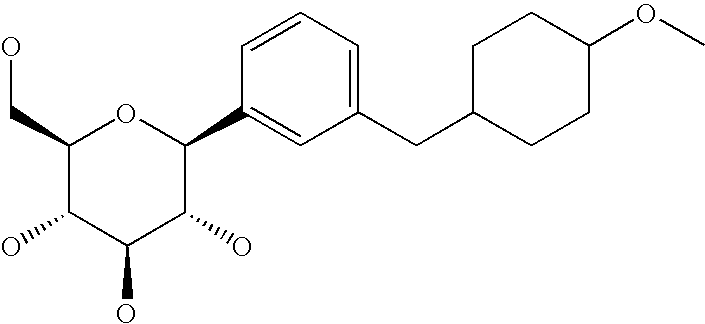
C1(CO)C(O)C(O)C(O)C(C2=CC(CC3CCC(OC)CC3)=CC=C2)O1
